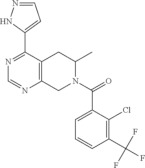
N1=C(C2=CC=NN2)C2=C(N=C1)CN(C(=O)C1=CC=CC(C(F)(F)F)=C1Cl)C(C)C2
